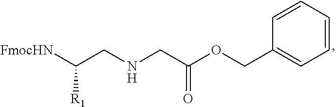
N(CC(OCC1=CC=CC=C1)=O)CC([FmocHN])[R1]
